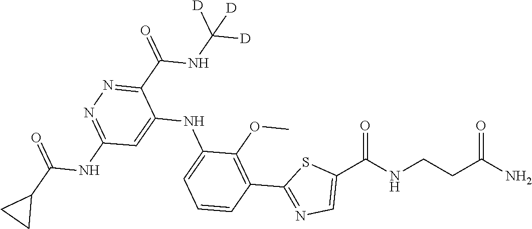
C1=CC=C(NC2=CC(NC(C3CC3)=O)=NN=C2C(=O)NC([D])([D])[D])C(OC)=C1C1=NC=C(C(NCCC(N)=O)=O)S1
